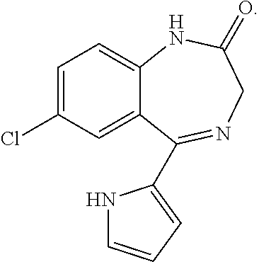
C1=C2C(=CC=C1Cl)NC(=O)CN=C2C1=CC=CN1
